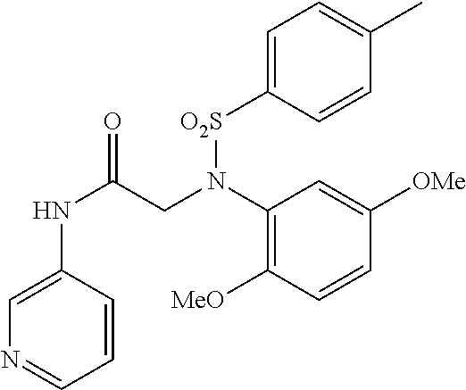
C1=C(NC(=O)CN([O2S]C2=CC=C(C)C=C2)C2=C([MeO])C=CC([OMe])=C2)C=CC=N1
